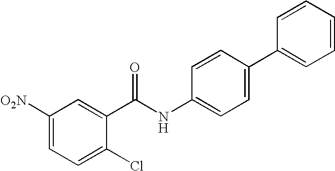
C1([O2N])=CC=C(Cl)C(C(NC2=CC=C(C3=CC=CC=C3)C=C2)=O)=C1
